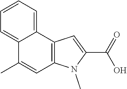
C12=CC=CC=C1C(C)=CC1=C2C=C(C(=O)O)N1C
